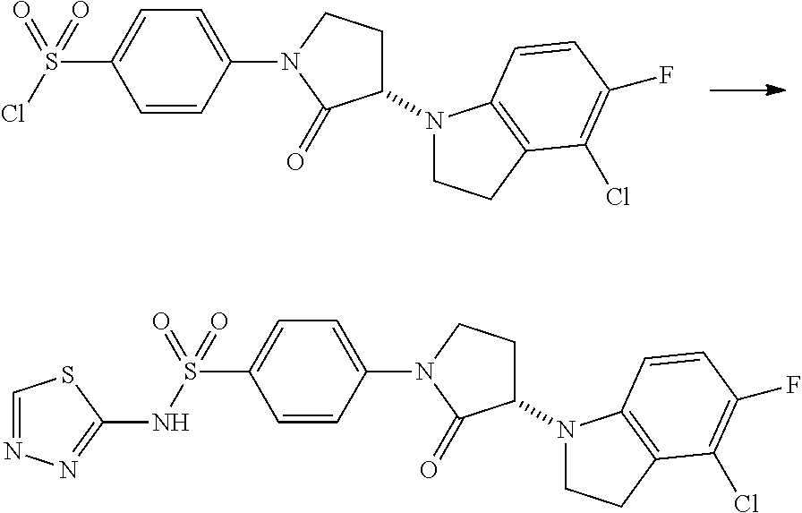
C1=C(S(Cl)(=O)=O)C=CC(N2C(=O)C(N3CCC4=C3C=CC(F)=C4Cl)CC2)=C1.C1=C(S(NC2=NN=CS2)(=O)=O)C=CC(N2C(=O)C(N3CCC4=C3C=CC(F)=C4Cl)CC2)=C1
